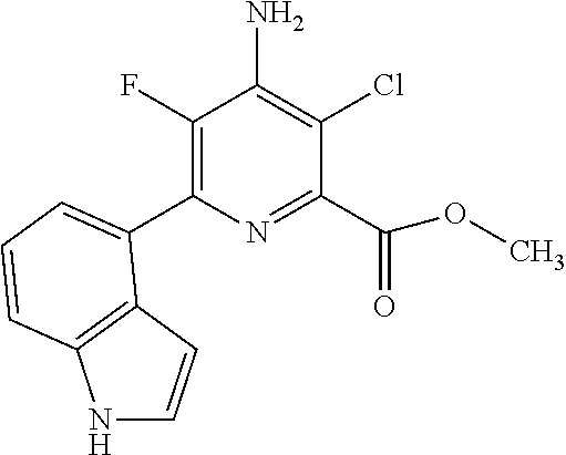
C1(C2=CC=CC3=C2C=CN3)=C(F)C(N)=C(Cl)C(C(OC)=O)=N1
